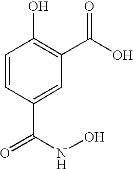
C1=CC(C(=O)NO)=CC(C(O)=O)=C1O
